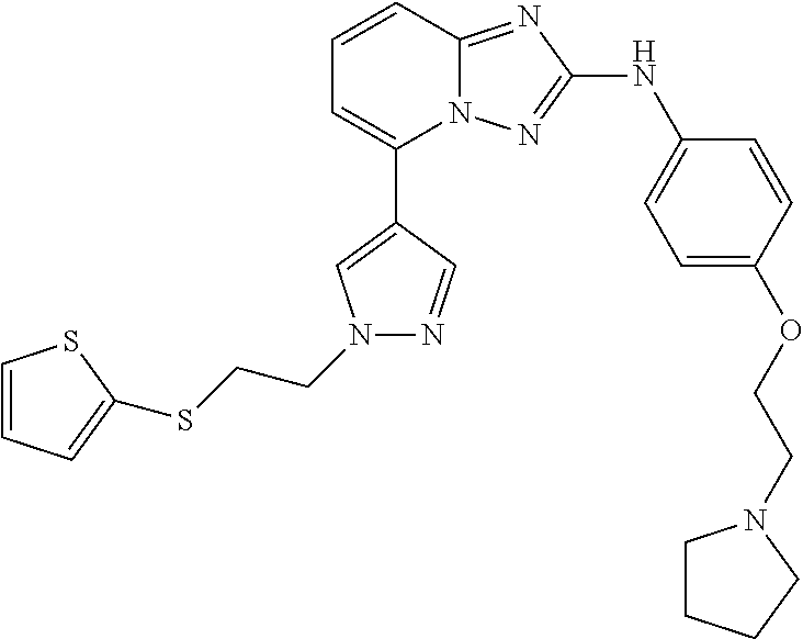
C1=CC2=NC(NC3=CC=C(OCCN4CCCC4)C=C3)=NN2C(C2=CN(CCSC3=CC=CS3)N=C2)=C1
